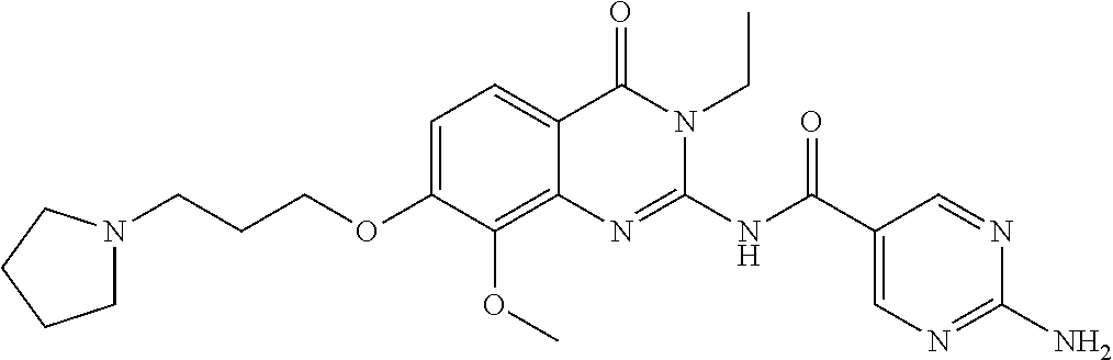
C1=C(OCCCN2CCCC2)C(OC)=C2C(=C1)C(=O)N(CC)C(NC(C1=CN=C(N)N=C1)=O)=N2
